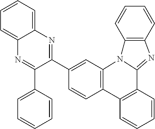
C1=CC2=C(C=C1C1=NC3=CC=CC=C3N=C1C1=CC=CC=C1)N1C(=NC3=C1C=CC=C3)C1=C2C=CC=C1
